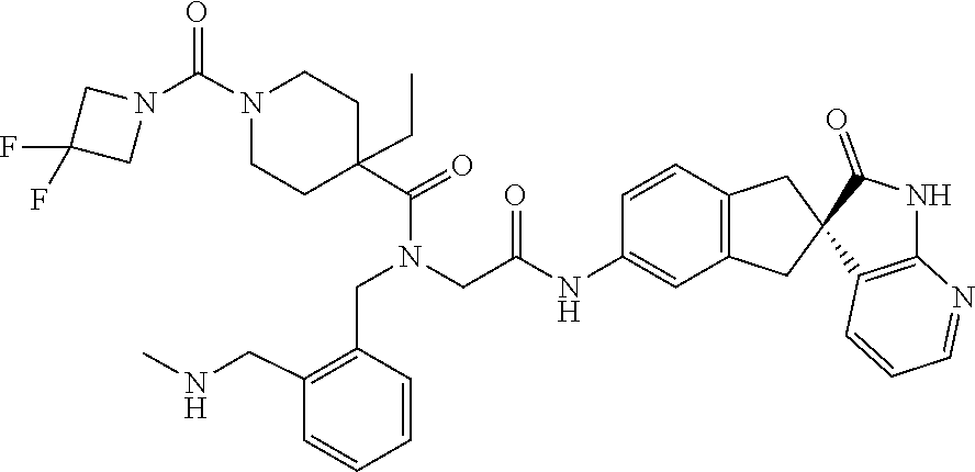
C1C(C(=O)N(CC2=C(CNC)C=CC=C2)CC(=O)NC2=CC3=C(C=C2)CC2(C(=O)NC4=C2C=CC=N4)C3)(CC)CCN(C(N2CC(F)(F)C2)=O)C1
